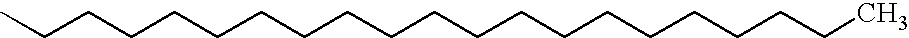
C(CCCCCCCCCCCCCCCCCCC)C
